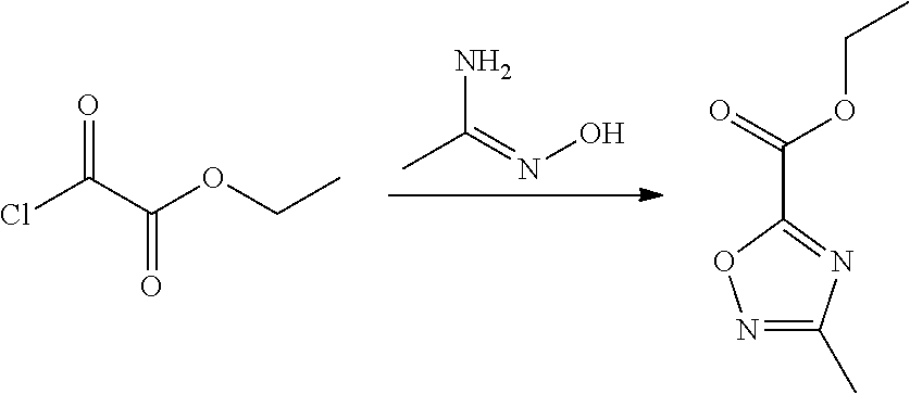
CC(=NO)N.ClC(C(OCC)=O)=O.O=C(C1=NC(C)=NO1)OCC
